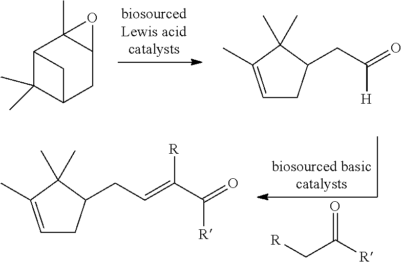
C12C(C)(C)C(CC3C1(C)O3)C2.C1=C(C)C(C)(C)C(CC(=O)[H])C1.C1=C(C)C(C)(C)C(CC=C(C(=O)[R])[R])C1.C(C([R])=O)[R]
